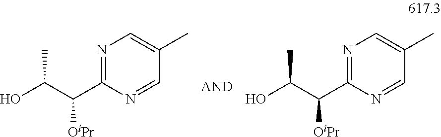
N1=C(C(C(O)C)[OiPr])N=CC(C)=C1.N1=C(C(C(O)C)[OiPr])N=CC(C)=C1
